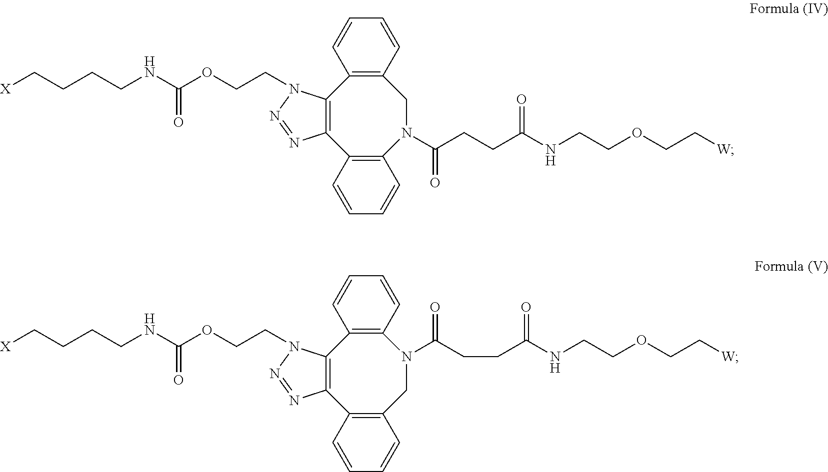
C1=CC2=C(C=C1)CN(C(CCC(NCCOCC[W])=O)=O)C1=C(C3=C2N(CCOC(NCCCC[X])=O)N=N3)C=CC=C1.C1=CC2=C(C=C1)N(C(CCC(NCCOCC[W])=O)=O)CC1=C(C3=C2N(CCOC(NCCCC[X])=O)N=N3)C=CC=C1
